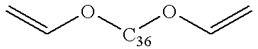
C=CO[C36]OC=C
